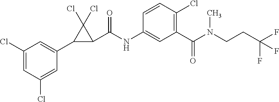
C1(Cl)=CC(Cl)=CC(C2C(C(NC3=CC(C(N(CCC(F)(F)F)C)=O)=C(Cl)C=C3)=O)C2(Cl)Cl)=C1
